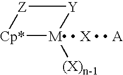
[Cp*]1[M  X   A]([(X)n-1])[Y][Z]1
